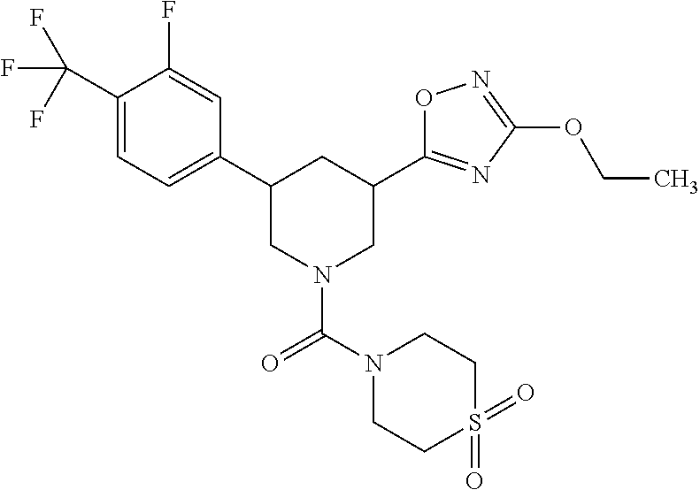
C1(C(F)(F)F)=CC=C(C2CN(C(=O)N3CCS(=O)(=O)CC3)CC(C3=NC(OCC)=NO3)C2)C=C1F
